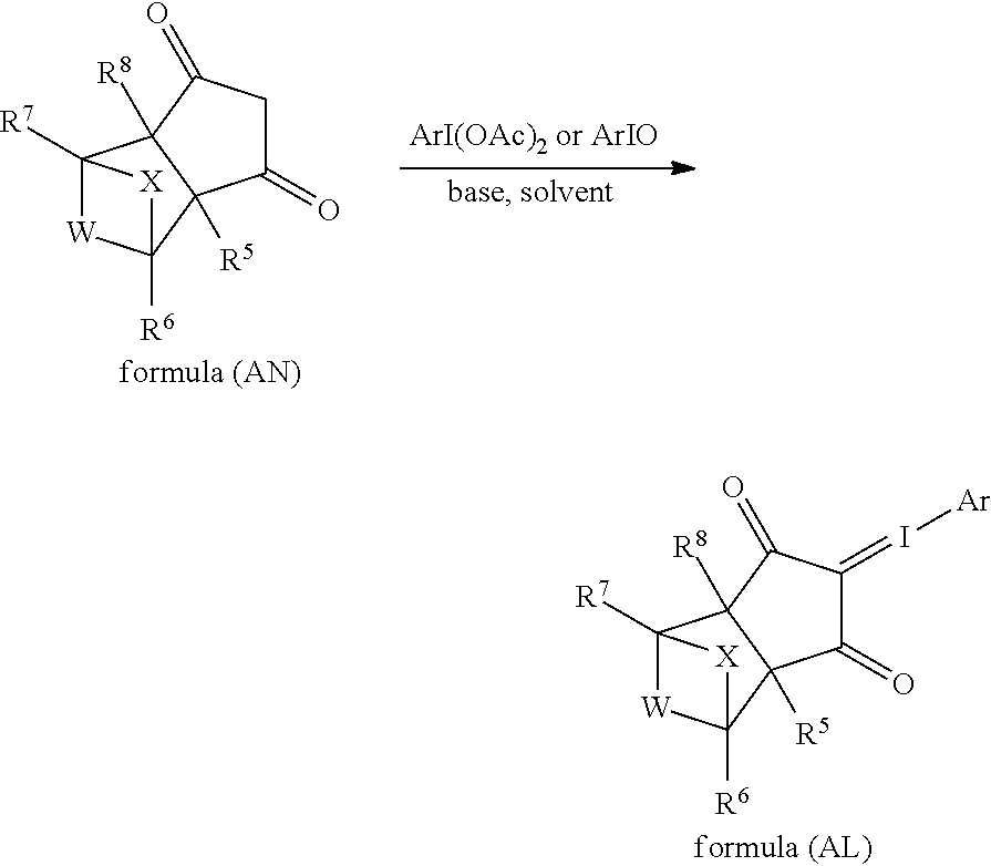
C1(=O)C(=I[Ar])C(=O)C2([R8])C1([R5])C1([R6])[W]C2([R7])[X]1.C1(=O)CC(=O)C2([R8])C1([R5])C1([R6])[W]C2([R7])[X]1
